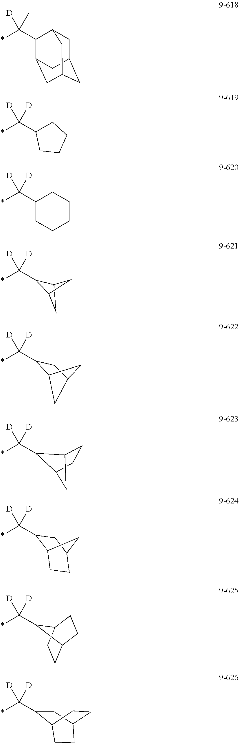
[D]C(*)(C1C2CC1C2)[D].[D]C(C1CCCC1)(*)[D].[D]C(C1CCCCC1)(*)[D].[D]C(*)(C1C2CC(C1)C2)[D].[D]C(*)(C1C2CCC1C2)[D].[D]C(*)(C1C2CCC(C1)C2)[D].[D]C(*)(C1C2CCC1CC2)[D].[D]C(*)(C1CC2CCC1CC2)[D].[D]C(*)(C1C2CC3CC(CC1C3)C2)C
